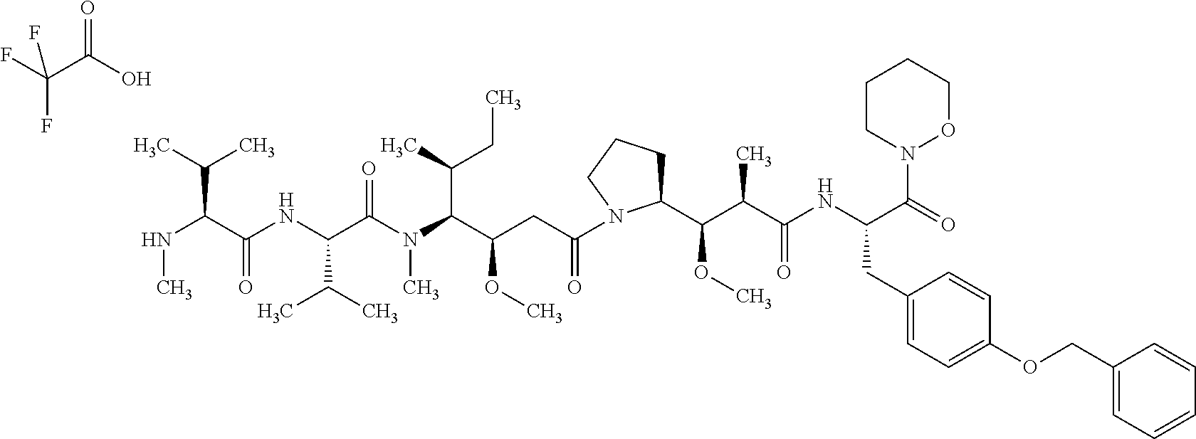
N(C(C(NC(C(N(C(C(CC(=O)N1C(C(C(C(NC(C(=O)N2OCCCC2)CC2=CC=C(OCC3=CC=CC=C3)C=C2)=O)C)OC)CCC1)OC)C(C)CC)C)=O)C(C)C)=O)C(C)C)C.C(C(O)=O)(F)(F)F
